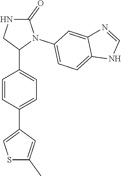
C1(=O)NCC(C2=CC=C(C3=CSC(C)=C3)C=C2)N1C1=CC=C2C(=C1)N=CN2
